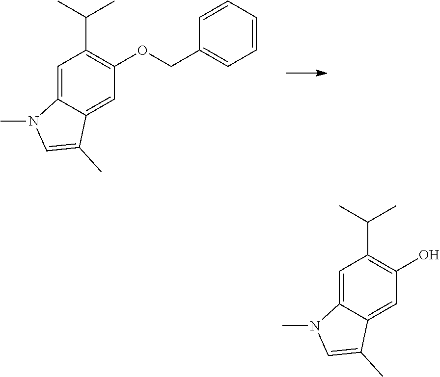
C1=CC=CC=C1COC1=C(C(C)C)C=C2C(=C1)C(C)=CN2C.OC1=C(C(C)C)C=C2C(=C1)C(C)=CN2C
